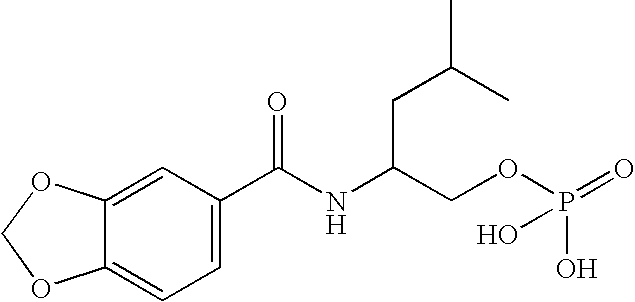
C12=CC(C(NC(COP(=O)(O)O)CC(C)C)=O)=CC=C1OCO2
